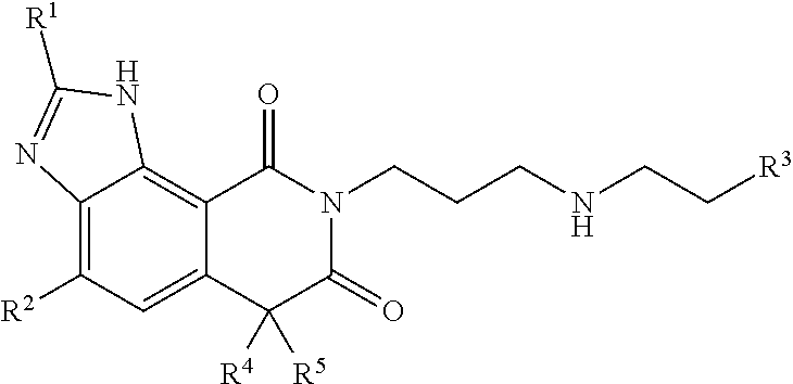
C12=C([R2])C=C3C(=C1NC([R1])=N2)C(=O)N(CCCNCC[R3])C(=O)C3([R4])[R5]
